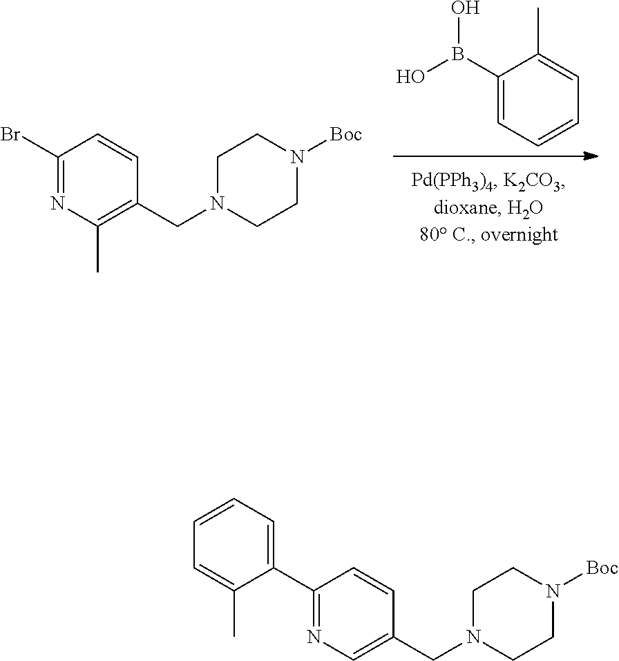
C1(B(O)O)=CC=CC=C1C.N1=C(Br)C=CC(CN2CCN([Boc])CC2)=C1C.N1=C(C2=CC=CC=C2C)C=CC(CN2CCN([Boc])CC2)=C1
